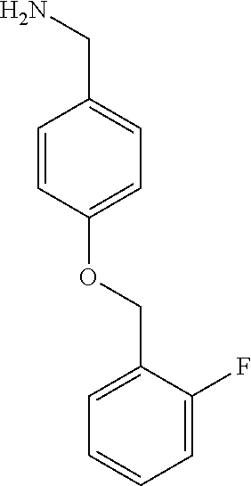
C1=CC(OCC2=CC=CC=C2F)=CC=C1CN
